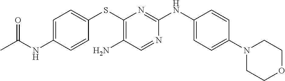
C1=C(NC(C)=O)C=CC(SC2=C(N)C=NC(NC3=CC=C(N4CCOCC4)C=C3)=N2)=C1
